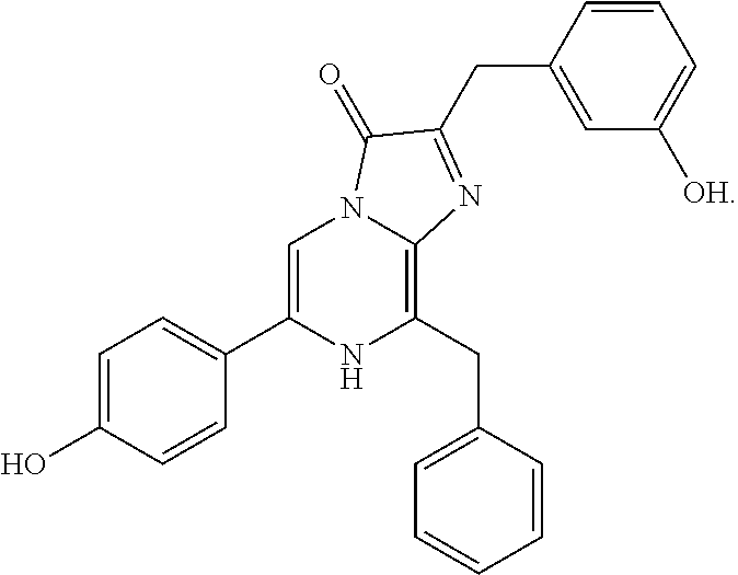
C1=C(O)C=CC(C2=CN3C(=C(CC4=CC=CC=C4)N2)N=C(CC2=CC([OH])=CC=C2)C3=O)=C1
